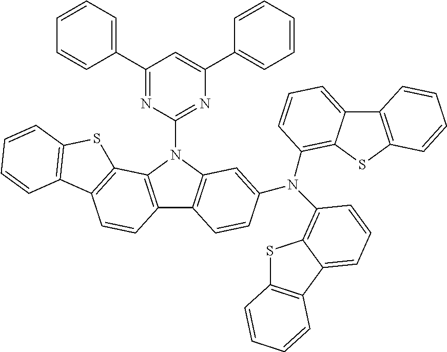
C1(C2=CC=CC=C2)=NC(N2C3=C(C4=C2C2=C(C=C4)C4=C(S2)C=CC=C4)C=CC(N(C2=C4C(=CC=C2)C2=C(S4)C=CC=C2)C2=C4SC5=C(C4=CC=C2)C=CC=C5)=C3)=NC(C2=CC=CC=C2)=C1
